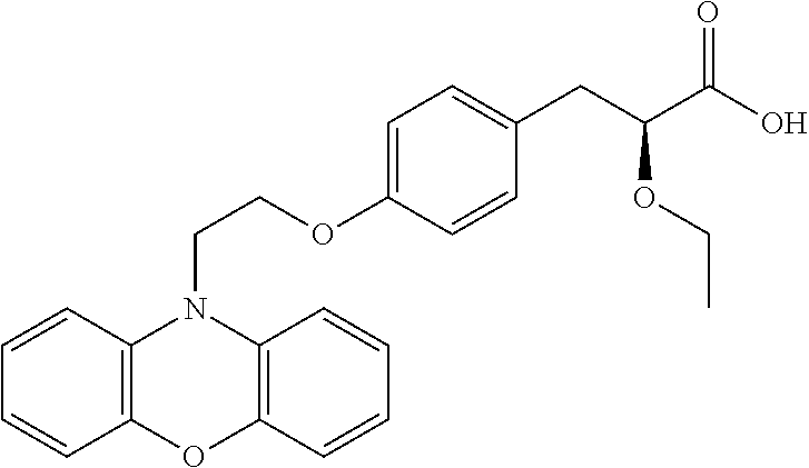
C(COC1=CC=C(CC(C(=O)O)OCC)C=C1)N1C2=C(OC3=C1C=CC=C3)C=CC=C2
